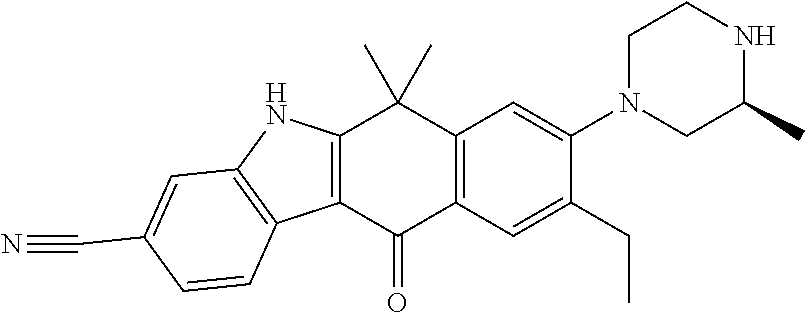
N1(C2=CC3=C(C=C2CC)C(=O)C2=C(C3(C)C)NC3=C2C=CC(C#N)=C3)CC(C)NCC1
